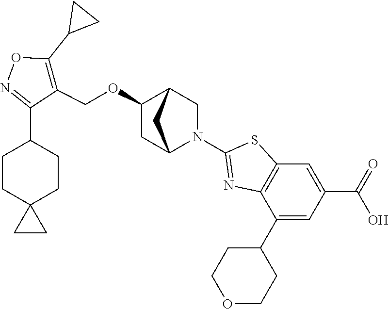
C1(OCC2=C(C3CC3)ON=C2C2CCC3(CC2)CC3)CC2N(C3=NC4=C(S3)C=C(C(=O)O)C=C4C3CCOCC3)CC1C2
